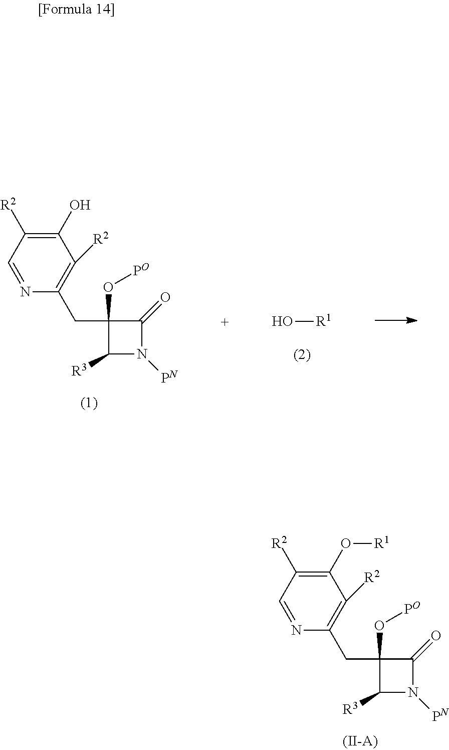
C1(O[R1])=C([R2])C=NC(CC2(O[PO])C([R3])N([PN])C2=O)=C1[R2].C1(O)=C([R2])C=NC(CC2(O[PO])C([R3])N([PN])C2=O)=C1[R2].O[R1]
